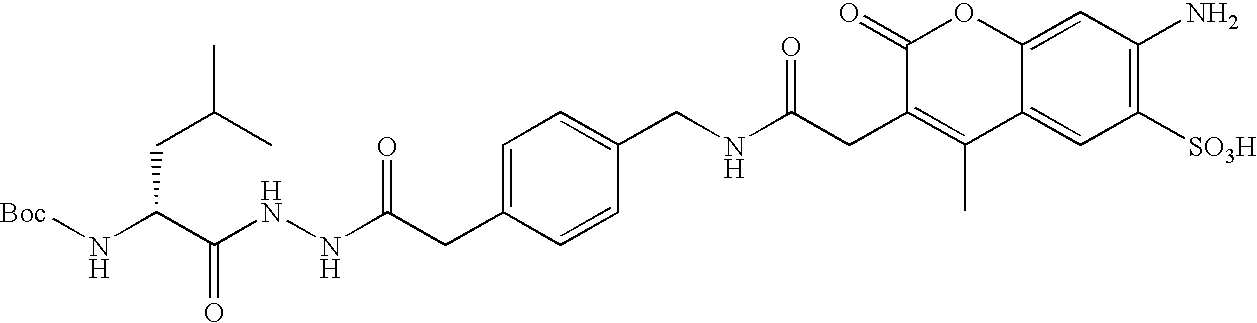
N(C(C(NNC(CC1=CC=C(CNC(CC2=C(C)C3=CC([SO3H])=C(N)C=C3OC2=O)=O)C=C1)=O)=O)CC(C)C)[Boc]
